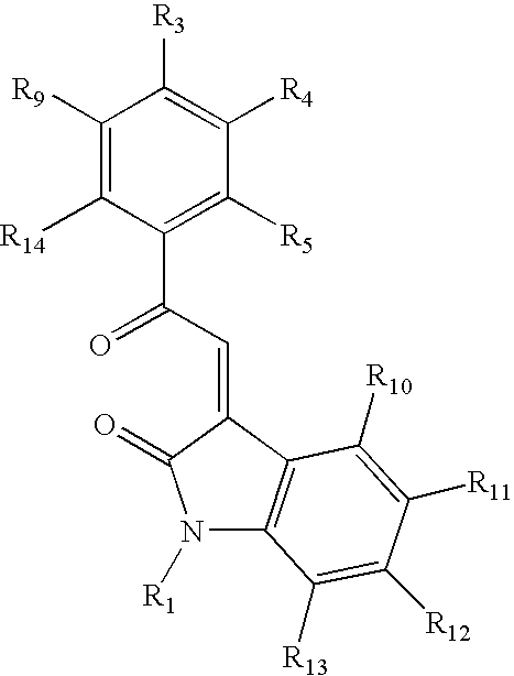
C1([R9])=C([R14])C(C(=O)C=C2C3=C(N([R1])C2=O)C([R13])=C([R12])C([R11])=C3[R10])=C([R5])C([R4])=C1[R3]
